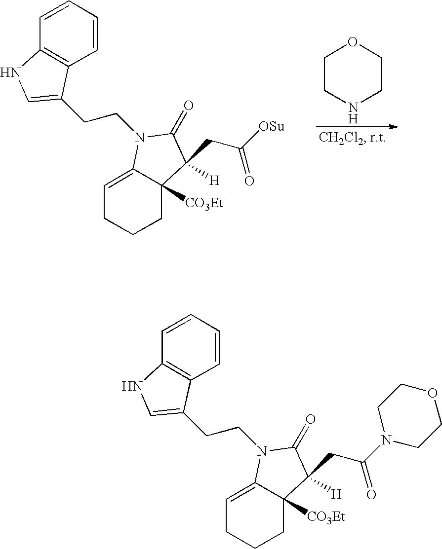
C1CNCCO1.C12=C(C=CC=C1)C(CCN1C3=CCCCC3([CO3Et])C(CC([OSu])=O)([H])C1=O)=CN2.C12=C(C=CC=C1)C(CCN1C3=CCCCC3([CO3Et])C(CC(N3CCOCC3)=O)([H])C1=O)=CN2
